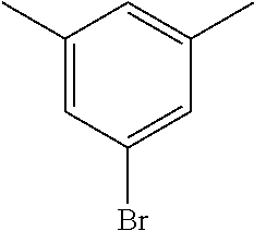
C1(C)=CC(Br)=CC(C)=C1
